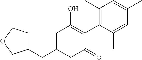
C(C1CC(=O)C(C2=C(C)C=C(C)C=C2C)=C(O)C1)C1CCOC1
